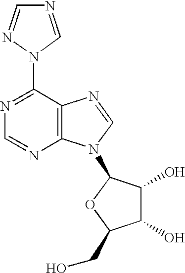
C12=C(N=CN1C1C(O)C(O)C(CO)O1)C(N1N=CN=C1)=NC=N2
